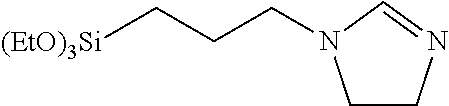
C1CN=CN1CCC[(EtO)3Si]
